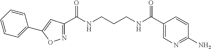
N1=C(C(NCCCNC(C2=CN=C(N)C=C2)=O)=O)C=C(C2=CC=CC=C2)O1
